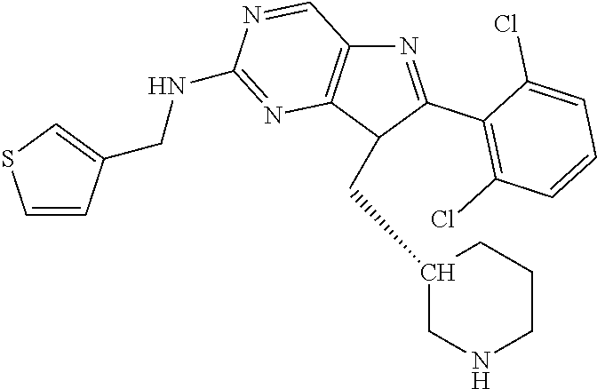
N1=C(C2=C(Cl)C=CC=C2Cl)C(CC2CNCCC2)C2=C1C=NC(NCC1=CSC=C1)=N2
